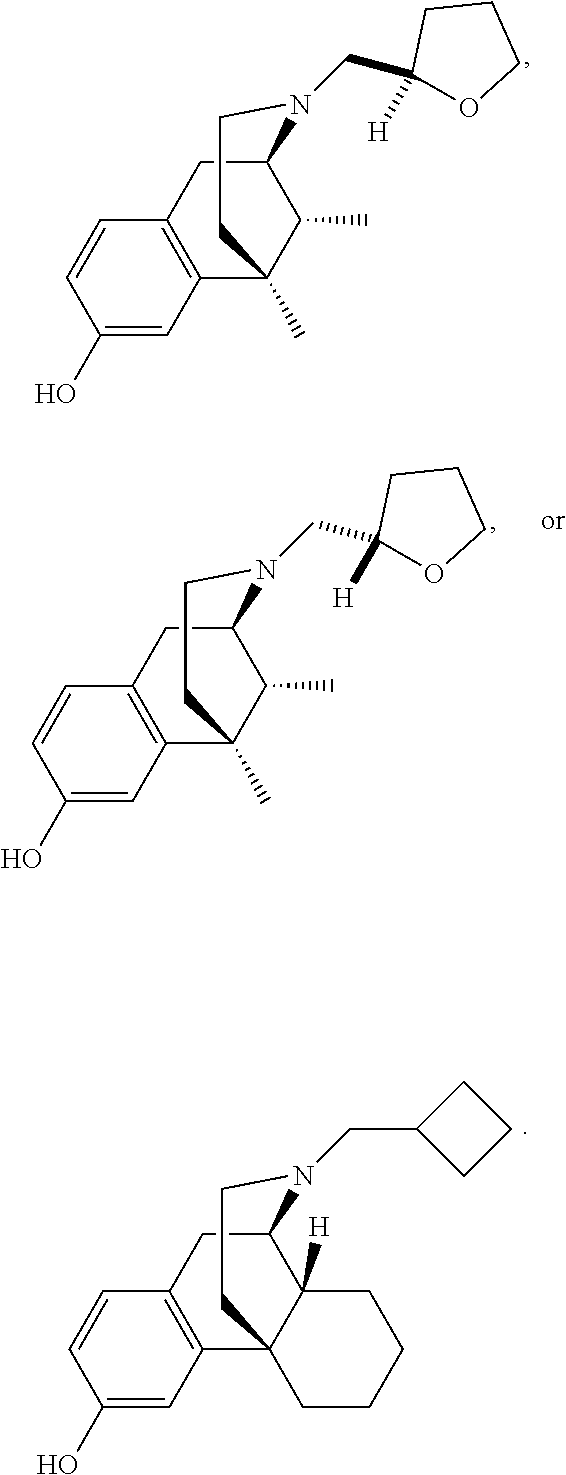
C12=C(C=CC(O)=C1)CC1C(C)C2(C)CCN1CC1([H])OCCC1.C12=C(C=CC(O)=C1)CC1C3([H])C2(CCN1CC1CCC1)CCCC3.C12=C(C=CC(O)=C1)CC1C(C)C2(C)CCN1CC1([H])OCCC1
